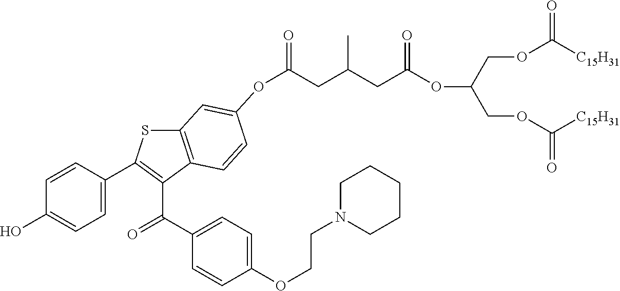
C(CC(CC(OC(COC([C15H31])=O)COC([C15H31])=O)=O)C)(=O)OC1=CC2=C(C(C(C3=CC=C(OCCN4CCCCC4)C=C3)=O)=C(C3=CC=C(O)C=C3)S2)C=C1
